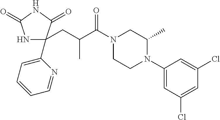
N1C(CC(C(N2CCN(C3=CC(Cl)=CC(Cl)=C3)C(C)C2)=O)C)(C2=CC=CC=N2)C(=O)NC1=O
